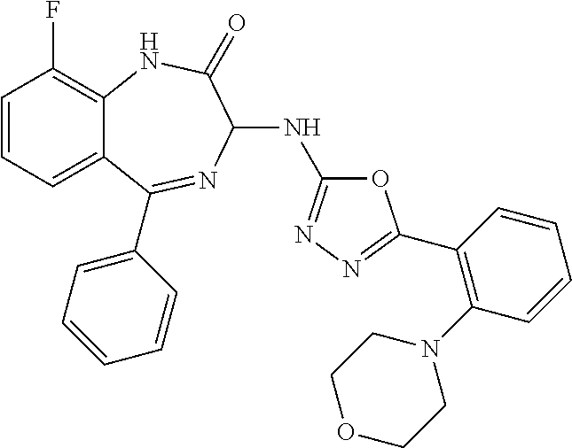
C1=CC=C2C(=C1F)NC(=O)C(NC1=NN=C(C3=C(N4CCOCC4)C=CC=C3)O1)N=C2C1=CC=CC=C1
